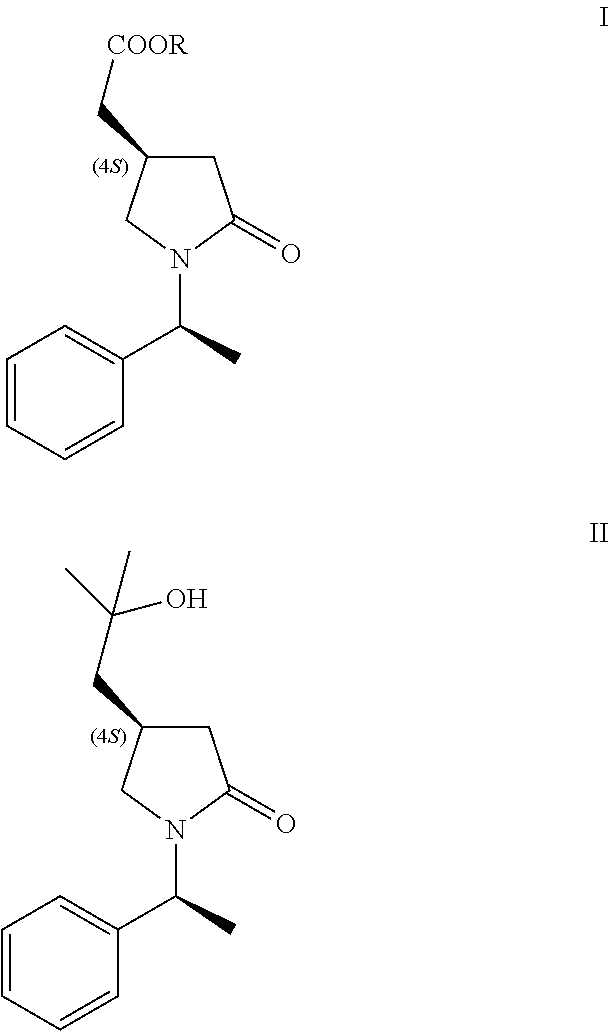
C1C(C[COOR])CN(C(C)C2=CC=CC=C2)C1=O.C1C(CC(C)(O)C)CN(C(C)C2=CC=CC=C2)C1=O
